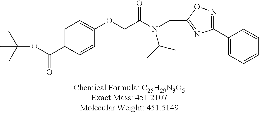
C1=C(C(OC(C)(C)C)=O)C=CC(OCC(N(CC2=NC(C3=CC=CC=C3)=NO2)C(C)C)=O)=C1
